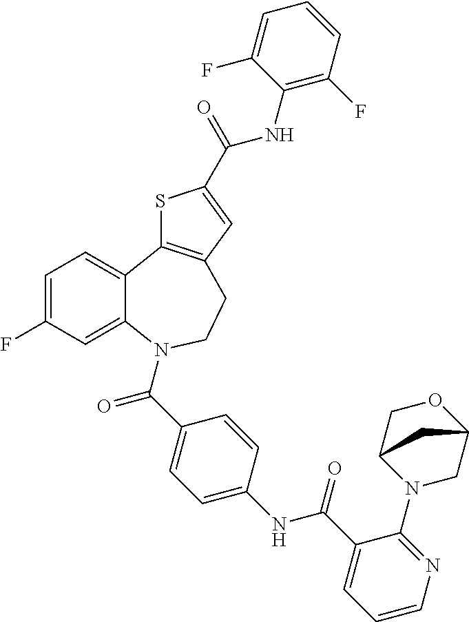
C1=C(F)C=C2C(=C1)C1=C(CCN2C(C2=CC=C(NC(C3=CC=CN=C3N3CC4OCC3C4)=O)C=C2)=O)C=C(C(NC2=C(F)C=CC=C2F)=O)S1
